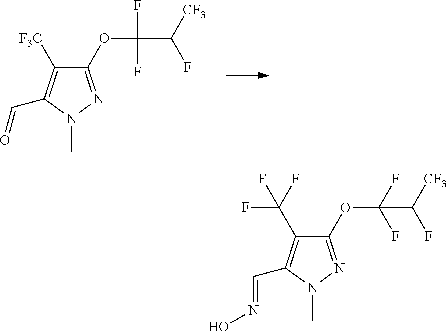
C1(OC(C([CF3])F)(F)F)=NN(C)C(C=O)=C1[F3C].C1(OC(C([CF3])F)(F)F)=NN(C)C(C=NO)=C1C(F)(F)F
